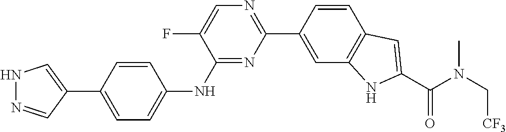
N1N=CC(C2=CC=C(NC3=NC(C4=CC5=C(C=C4)C=C(C(N(C[CF3])C)=O)N5)=NC=C3F)C=C2)=C1
